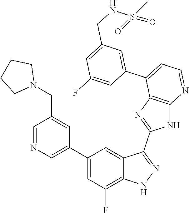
C1=NC=C(C2=CC(F)=C3C(=C2)C(C2=NC4=C(N2)N=CC=C4C2=CC(CNS(=O)(C)=O)=CC(F)=C2)=NN3)C=C1CN1CCCC1
